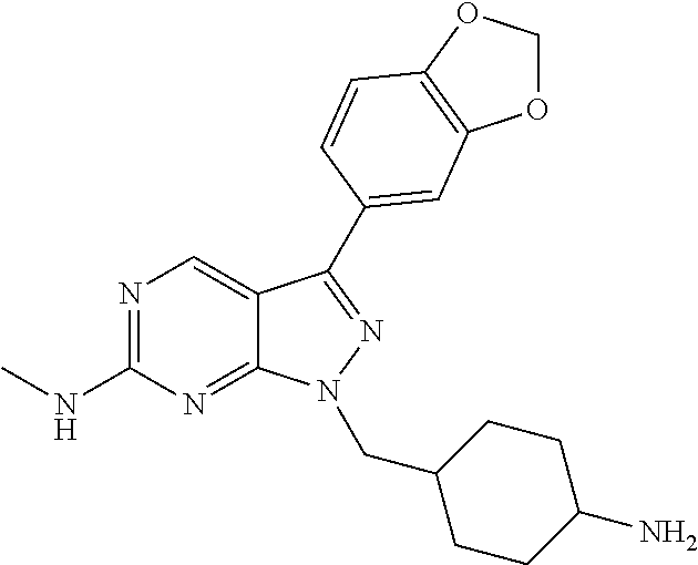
N1=C(NC)N=C2C(=C1)C(C1=CC3=C(OCO3)C=C1)=NN2CC1CCC(N)CC1
